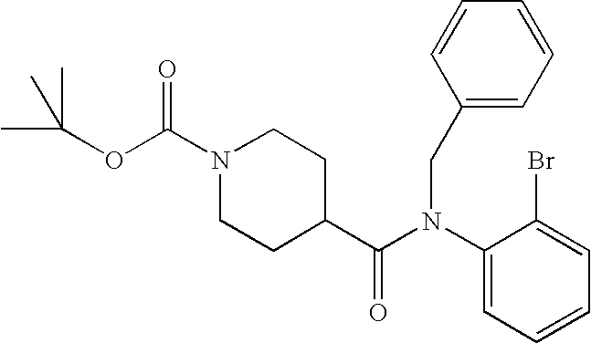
C1CC(C(N(C2=CC=CC=C2Br)CC2=CC=CC=C2)=O)CCN1C(OC(C)(C)C)=O
